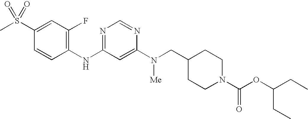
C1(S(C)(=O)=O)=CC(F)=C(NC2=NC=NC(N(CC3CCN(C(OC(CC)CC)=O)CC3)[Me])=C2)C=C1
